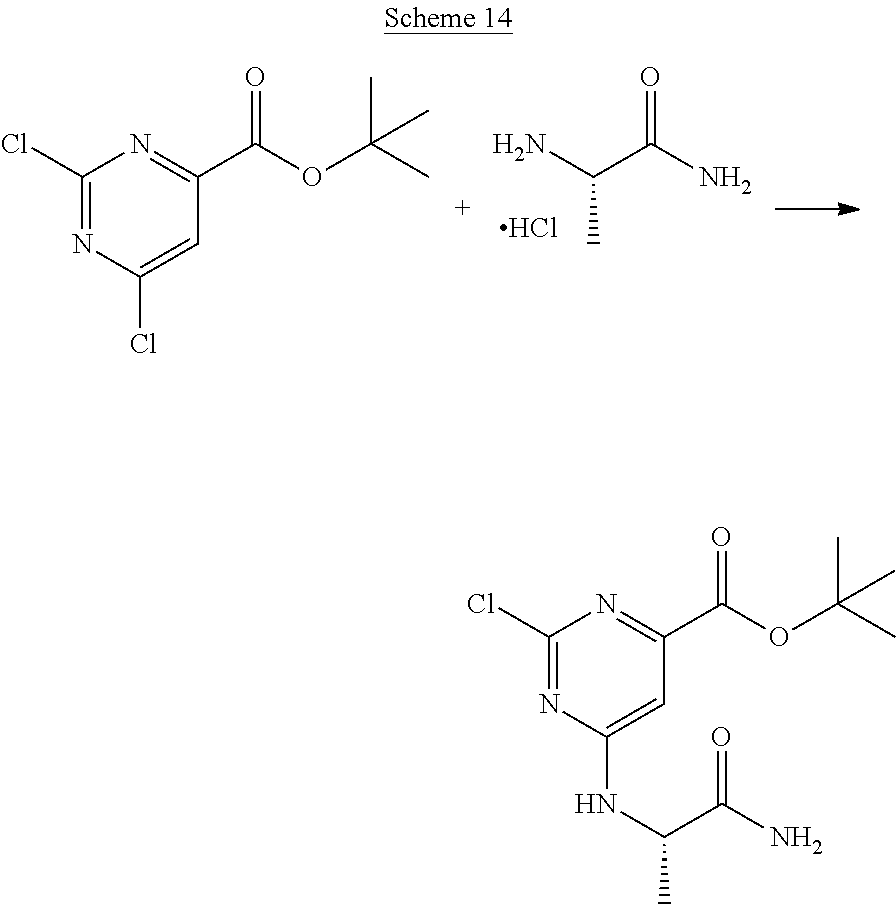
ClC1=NC(Cl)=CC(C(OC(C)(C)C)=O)=N1.CC(N)C(N)=O.Cl.ClC1=NC(NC(C)C(N)=O)=CC(C(OC(C)(C)C)=O)=N1
